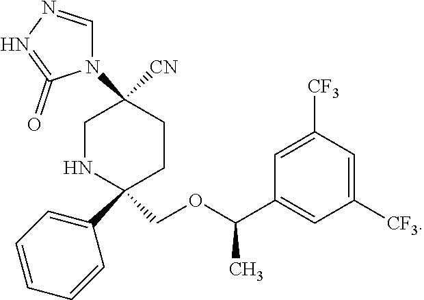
C1NC(C2=CC=CC=C2)(COC(C2=CC([CF3])=CC([CF3])=C2)C)CCC1([CN])N1C=NN=C1=O
